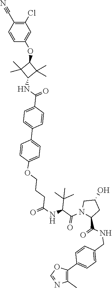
C1(C2=CC=C(CNC(=O)C3CC(O)CN3C(C(NC(=O)CCCOC3=CC=C(C4=CC=C(C(NC5C(C)(C)C(OC6=CC(Cl)=C(C#N)C=C6)C5(C)C)=O)C=C4)C=C3)C(C)(C)C)=O)C=C2)=C(C)N=CO1
